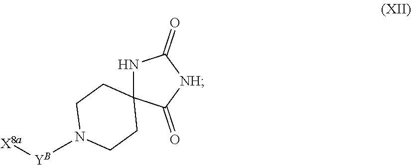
N1C2(C(=O)[NH]C1=O)CCN([YB][X8a])CC2
